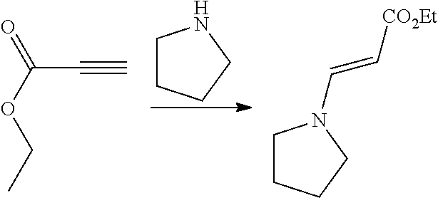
C(C#C)(=O)OCC.C1CCCN1.C1CCCN1C=C[CO2Et]
